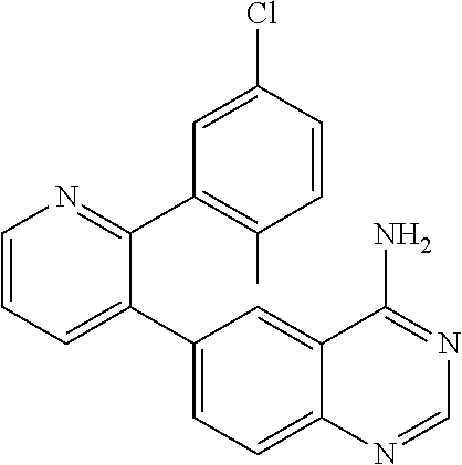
C1=CC=C(C2=CC=C3C(=C2)C(N)=NC=N3)C(C2=C(C)C=CC(Cl)=C2)=N1
